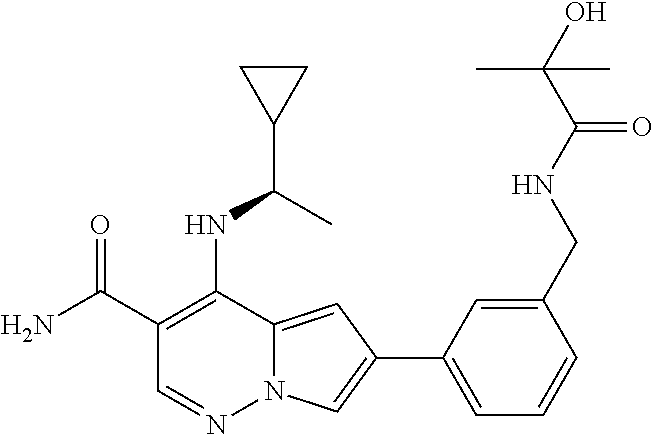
C1(C(N)=O)=C(NC(C2CC2)C)C2=CC(C3=CC=CC(CNC(=O)C(O)(C)C)=C3)=CN2N=C1
